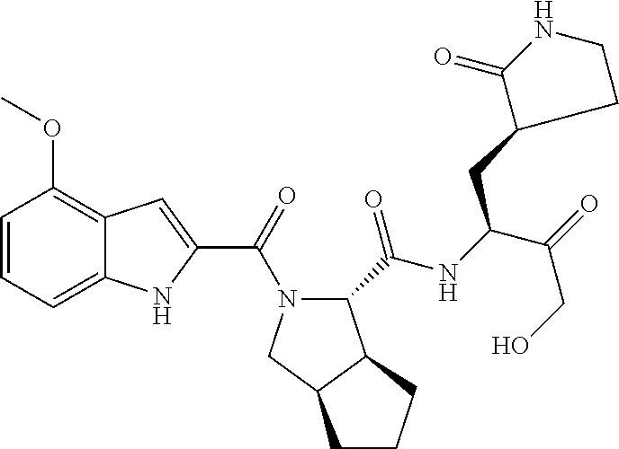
C1=CC=C2C(=C1OC)C=C(C(=O)N1C(C(NC(C(=O)CO)CC3C(=O)NCC3)=O)C3C(C1)CCC3)N2
